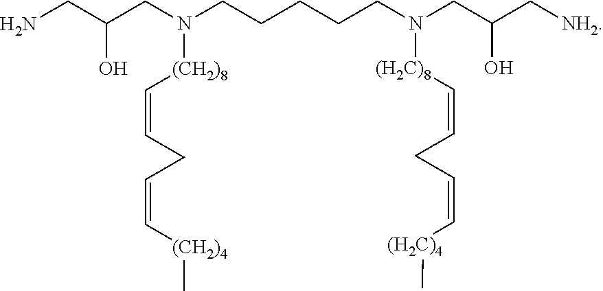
NCC(CN(CCCCCN(CC(C[NH2])O)[(H2C)8]C=CCC=C[(H2C)4]C)[(CH2)8]C=CCC=C[(CH2)4]C)O
